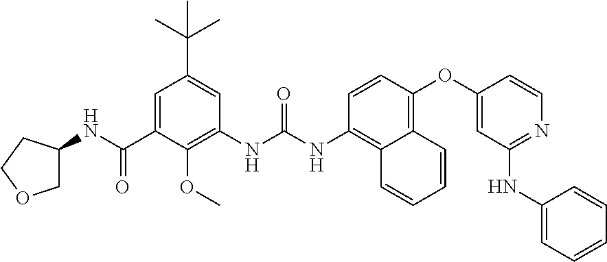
C(C1=CC(C(C)(C)C)=CC(NC(=O)NC2=C3C(=C(OC4=CC(NC5=CC=CC=C5)=NC=C4)C=C2)C=CC=C3)=C1OC)(=O)NC1COCC1
